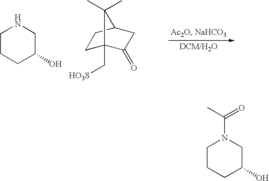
C1CCC(O)CN1C(C)=O.C1C2(C[HO3S])C(=O)CC(C1)C2(C)C.C1CCC(O)CN1
